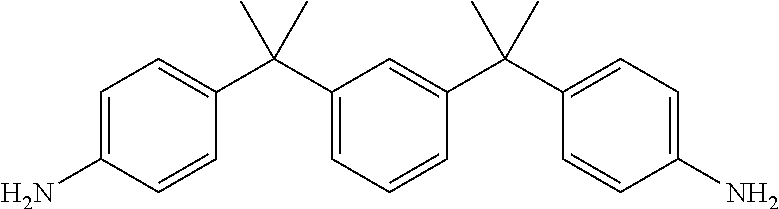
C1=C(N)C=CC(C(C2=CC=CC(C(C3=CC=C(N)C=C3)(C)C)=C2)(C)C)=C1
